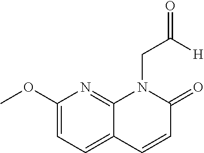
C1(OC)=CC=C2C(=N1)N(CC(=O)[H])C(=O)C=C2
